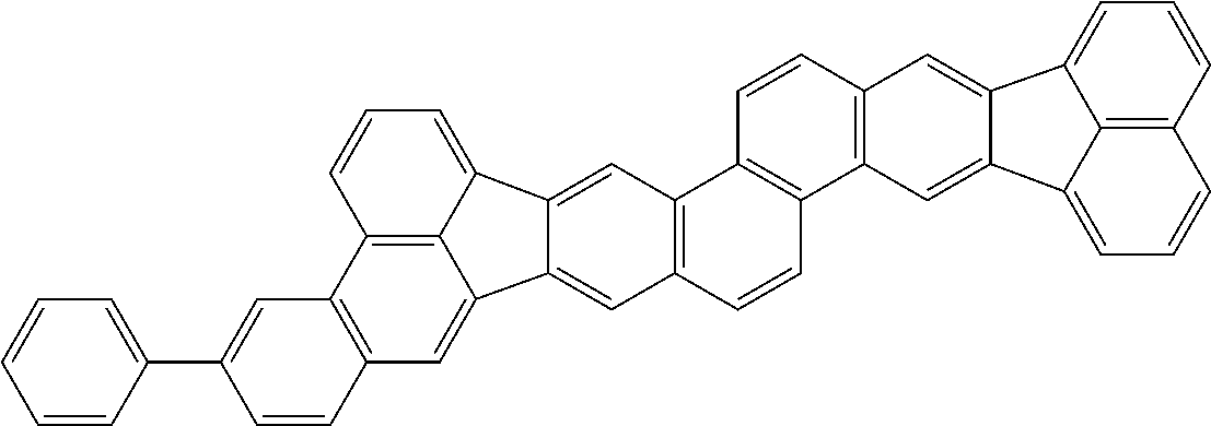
C12=C(C=C3C4=C1C=CC=C4C1=CC4=C(C=CC5=C4C=CC4=C5C=C5C(=C4)C4=CC=CC6=C4C5=CC=C6)C=C31)C=CC(C1=CC=CC=C1)=C2
